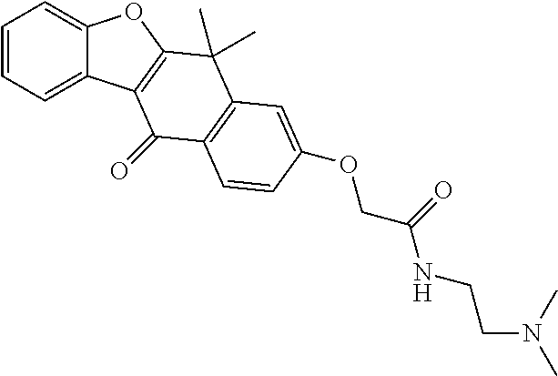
C1=CC=C2C(=C1)OC1=C2C(=O)C2=C(C1(C)C)C=C(OCC(NCCN(C)C)=O)C=C2
